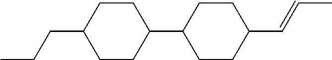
C1CC(CCC)CCC1C1CCC(C=CC)CC1
